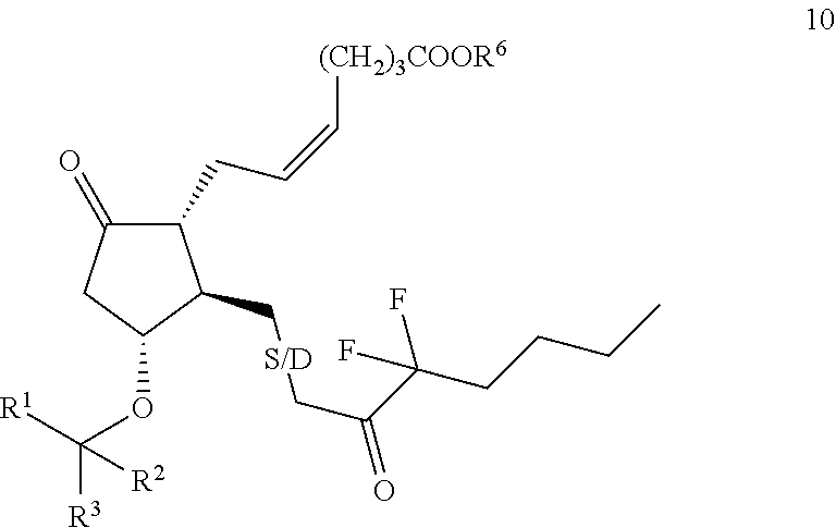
C1(=O)CC(OC([R3])([R1])[R2])C(CCC(C(CCCC)(F)F)=O)C1CC=C[(CH2)3COOR6]
